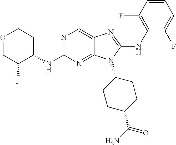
N1=C(NC2CCOCC2F)N=C2C(=C1)N=C(NC1=C(F)C=CC=C1F)N2C1CCC(C(N)=O)CC1
